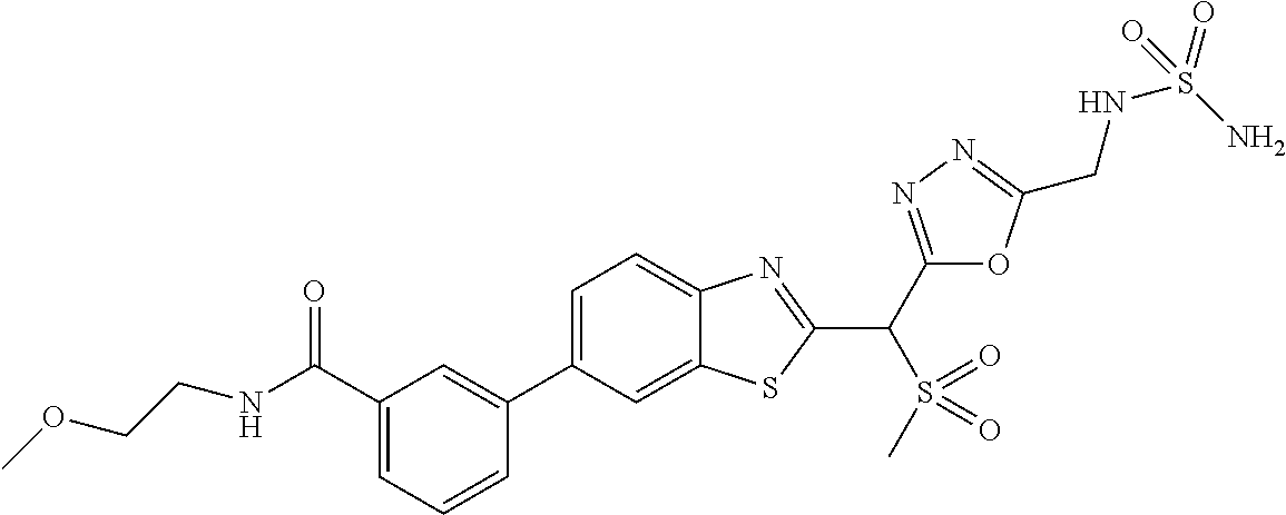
C1(C2=CC(C(NCCOC)=O)=CC=C2)=CC=C2C(=C1)SC(C(C1=NN=C(CNS(=O)(N)=O)O1)S(=O)(=O)C)=N2
